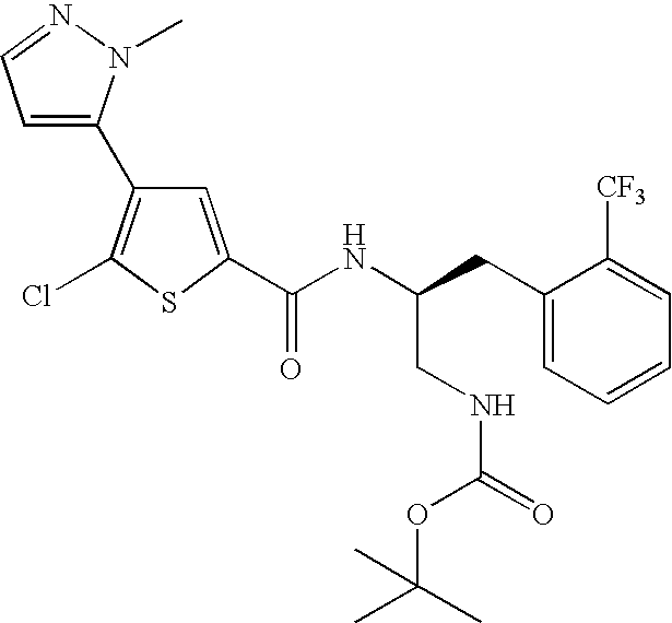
C1(C2=C(Cl)SC(C(NC(CC3=CC=CC=C3[CF3])CNC(=O)OC(C)(C)C)=O)=C2)=CC=NN1C
